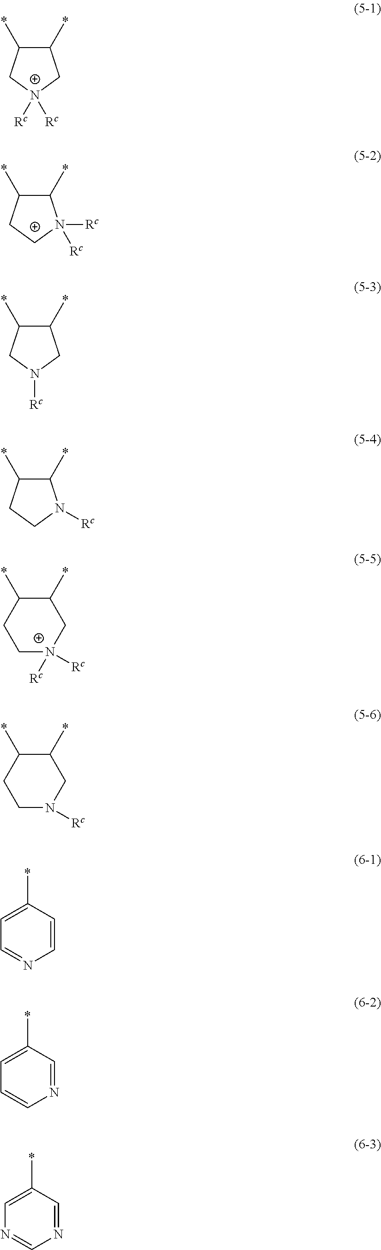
C1(*)C(*)C[N+]([Rc])([Rc])C1.C1(*)C(*)CCN1([Rc])[Rc].C1(*)C(*)CN([Rc])C1.C1(*)C(*)CCN1[Rc].C1C(*)C(*)CC[N+]1([Rc])[Rc].C1C(*)C(*)CCN1[Rc].C1=C(*)C=CN=C1.C1=C(*)C=NC=C1.C1=C(*)C=NC=N1
